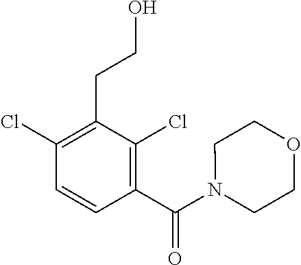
C1(Cl)=C(CCO)C(Cl)=C(C(=O)N2CCOCC2)C=C1
